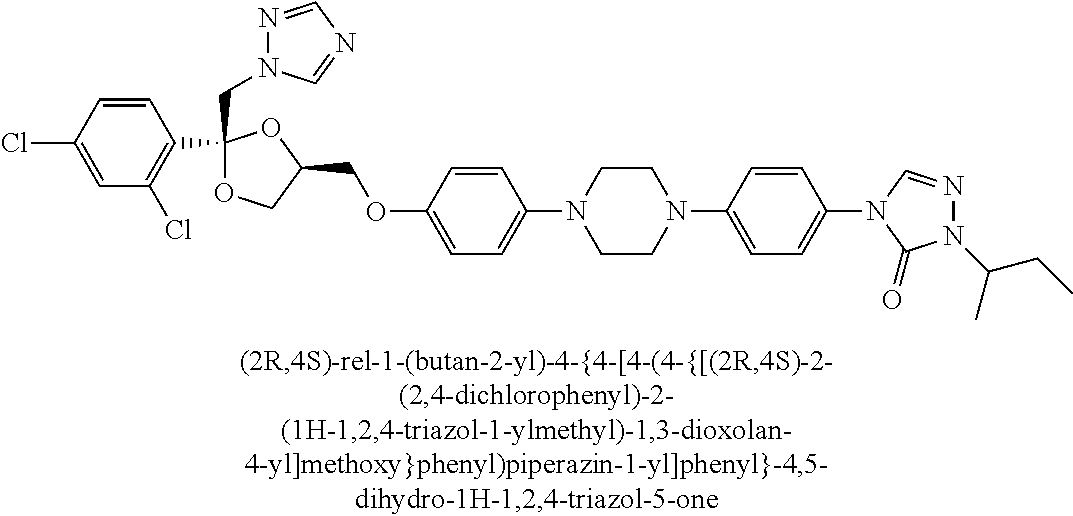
C1(CN2N=CN=C2)(C2=C(Cl)C=C(Cl)C=C2)OCC(COC2=CC=C(N3CCN(C4=CC=C(N5C=NN(C(C)CC)C5=O)C=C4)CC3)C=C2)O1
